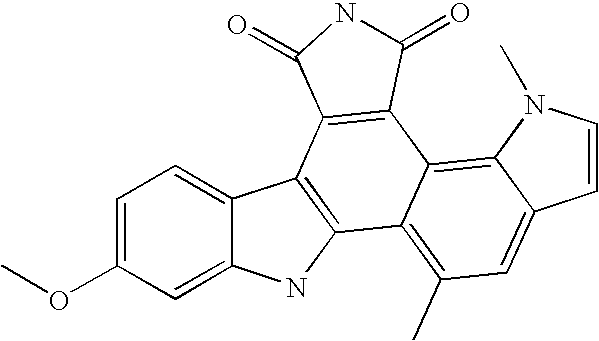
C1=C(OC)C=C2C(=C1)C1=C(N2)C2=C(C)C=C3C(=C2C2=C1C(=O)NC2=O)N(C)C=C3
